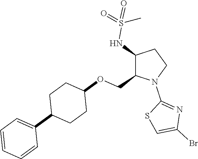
C1(NS(=O)(=O)C)C(COC2CCC(C3=CC=CC=C3)CC2)N(C2=NC(Br)=CS2)CC1
